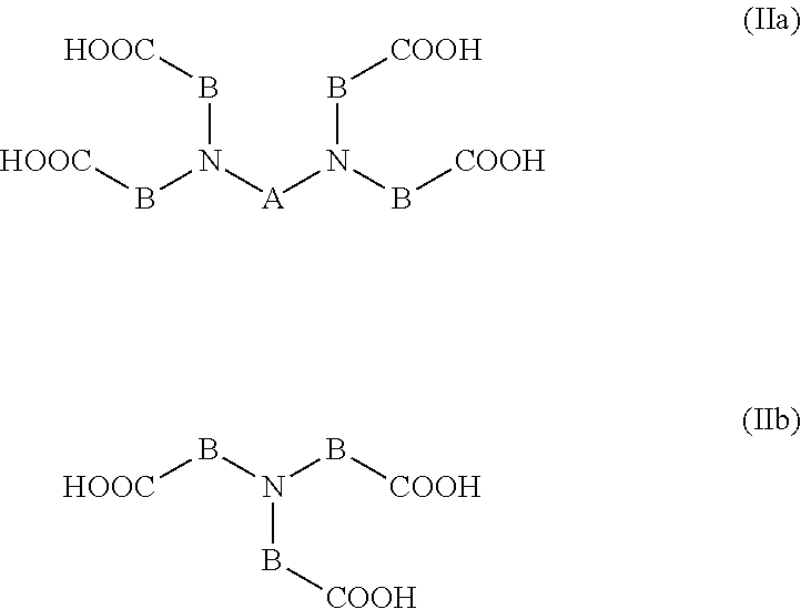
[HOOC]BN(B[HOOC])[A]N(B[COOH])B[COOH].N(B[COOH])(B[COOH])B[HOOC]
